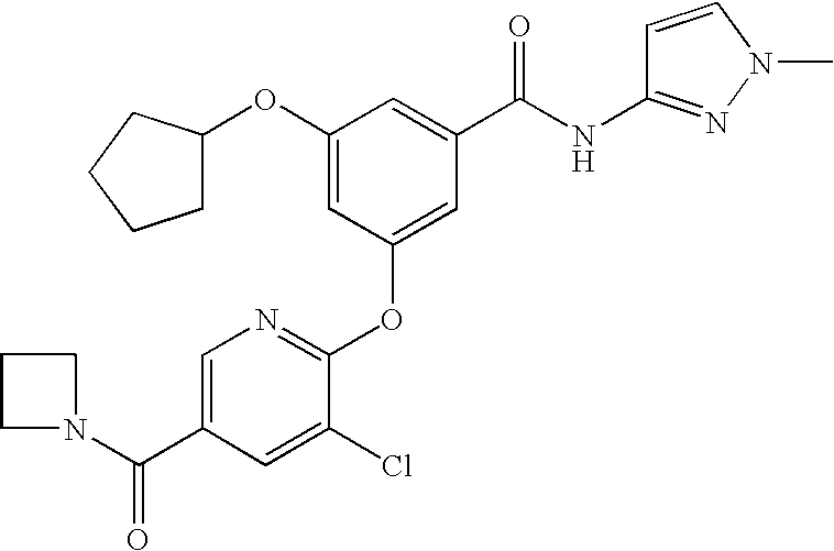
O(C1=CC(OC2=NC=C(C(N3CCC3)=O)C=C2Cl)=CC(C(NC2=NN(C)C=C2)=O)=C1)C1CCCC1
